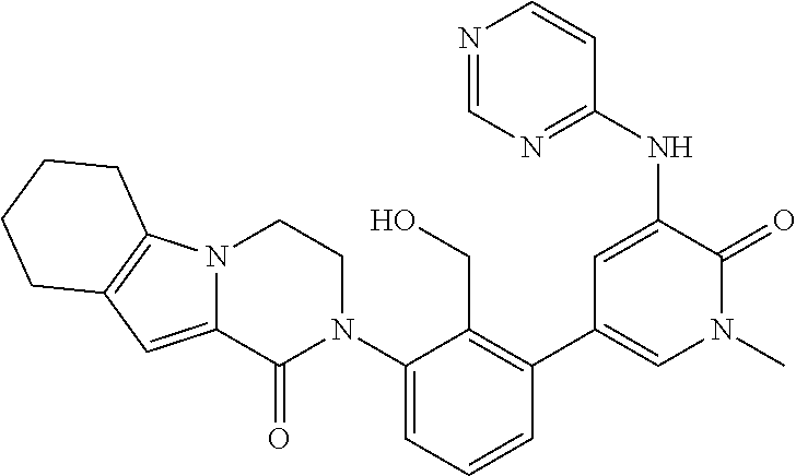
C12=CC3=C(N1CCN(C1=CC=CC(C4=CN(C)C(=O)C(NC5=NC=NC=C5)=C4)=C1CO)C2=O)CCCC3
